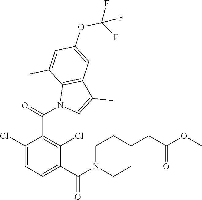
C1(Cl)=CC=C(C(N2CCC(CC(OC)=O)CC2)=O)C(Cl)=C1C(=O)N1C=C(C)C2=C1C(C)=CC(OC(F)(F)F)=C2
